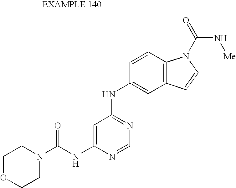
C1=C(NC(N2CCOCC2)=O)N=CN=C1NC1=CC2=C(C=C1)N(C(=O)N[Me])C=C2
